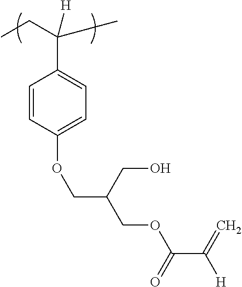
C1=CC(OCC(COC(=O)C([H])=C)CO)=CC=C1C(CC)([H])C
